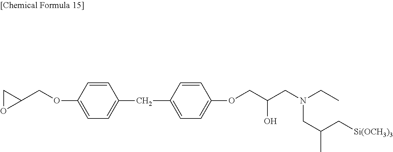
C1OC1COC1=CC=C(CC2=CC=C(OCC(O)CN(CC(C)C[Si(OCH3)3])CC)C=C2)C=C1
